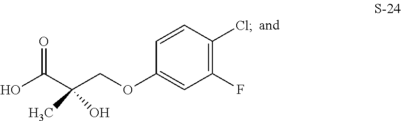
O=C(C(COC1=CC(F)=C(Cl)C=C1)(C)O)O
